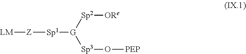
[LM][Z][Sp1][G]([Sp3]O[PEP])[Sp2][ORe]
